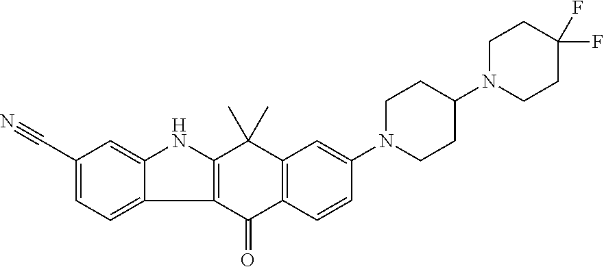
C1CC(N2CCC(F)(F)CC2)CCN1C1=CC2=C(C(=O)C3=C(C2(C)C)NC2=CC(C#N)=CC=C32)C=C1
